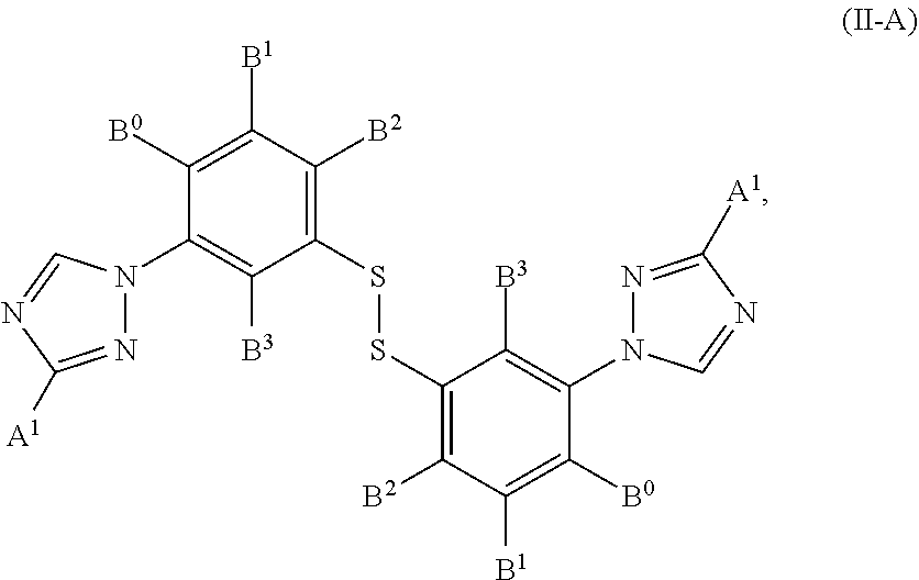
N1(C2=C([B3])C(SSC3=C([B2])C([B1])=C([B0])C(N4N=C([A1])N=C4)=C3[B3])=C([B2])C([B1])=C2[B0])N=C([A1])N=C1
